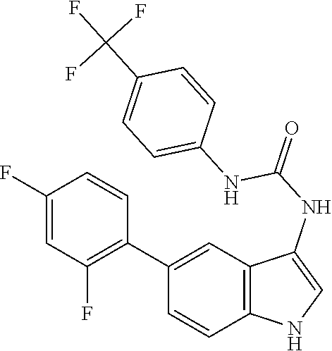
C12=C(C=C(C3=C(F)C=C(F)C=C3)C=C1)C(NC(=O)NC1=CC=C(C(F)(F)F)C=C1)=CN2
